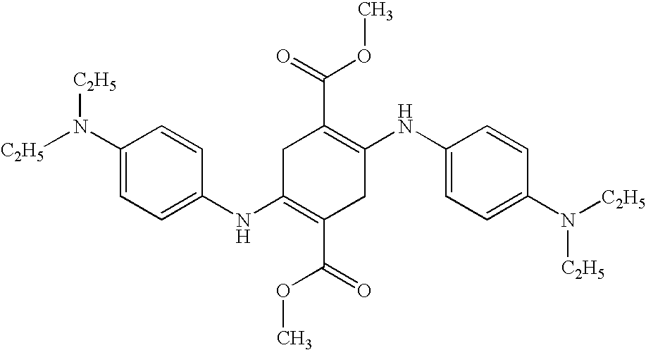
C1(NC2=CC=C(N([C2H5])[C2H5])C=C2)=C(C(OC)=O)CC(NC2=CC=C(N([C2H5])[C2H5])C=C2)=C(C(=O)OC)C1
